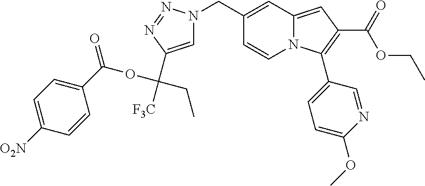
C1(CN2C=C(C([F3C])(OC(=O)C3=CC=C([O2N])C=C3)CC)N=N2)=CC2=CC(C(=O)OCC)=C(C3=CC=C(OC)N=C3)N2C=C1
